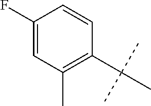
C1(F)=CC(C)=C(C(C)(C)C)C=C1
